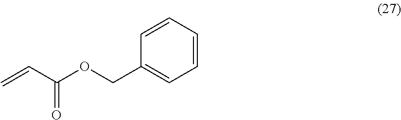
C1=CC=CC(COC(C=C)=O)=C1
